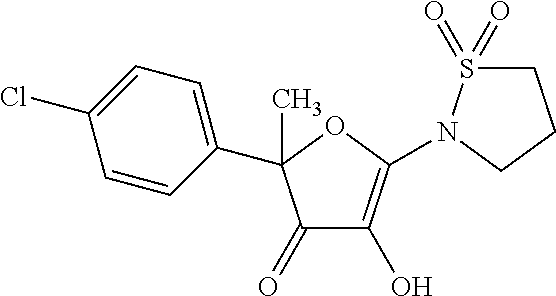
C1(=O)C(O)=C(N2S(=O)(=O)CCC2)OC1(C1=CC=C(Cl)C=C1)C
